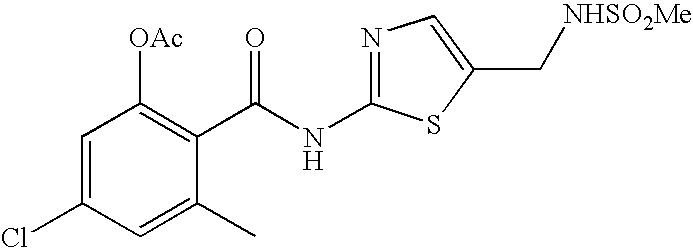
C1=C(Cl)C=C(C)C(C(NC2=NC=C(C[NHSO2Me])S2)=O)=C1[OAc]
